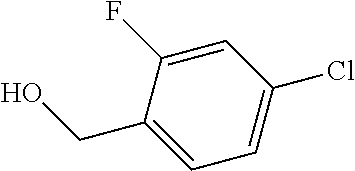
C1=C(F)C(CO)=CC=C1Cl
